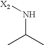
CC(C)N[X2]
